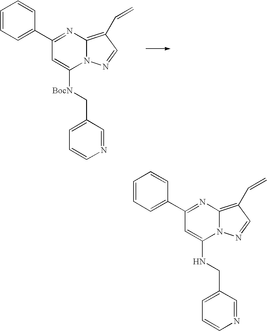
C1(C2=CC=CC=C2)=NC2=C(C=C)C=NN2C([BocN]CC2=CC=CN=C2)=C1.C1(C2=CC=CC=C2)=NC2=C(C=C)C=NN2C(NCC2=CC=CN=C2)=C1
